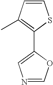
C1=CC(C)=C(C2=CN=CO2)S1
